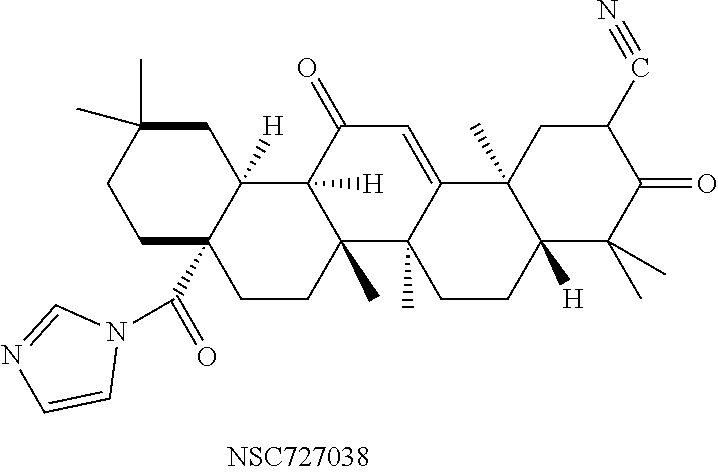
C12(C)C3(C)C(=CC(=O)C1([H])C1([H])C(C(N4C=NC=C4)=O)(CC2)CCC(C)(C)C1)C1(C)C([H])(CC3)C(C)(C)C(=O)C(C#N)C1
